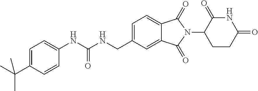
C1=C(C(C)(C)C)C=CC(NC(NCC2=CC=C3C(=C2)C(=O)N(C2C(=O)NC(=O)CC2)C3=O)=O)=C1
